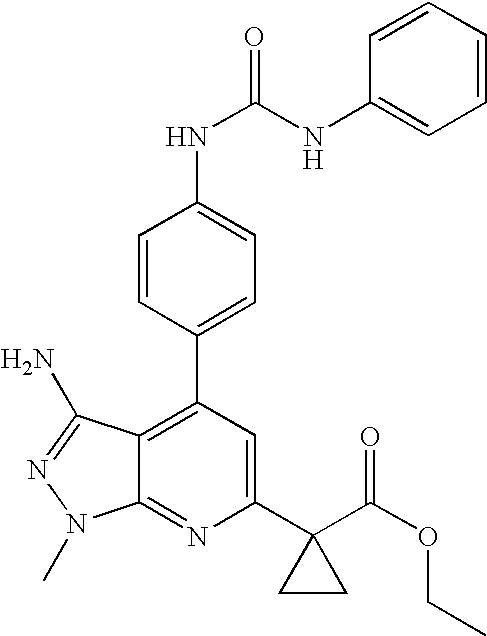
C1=CC(C2=C3C(=NC(C4(C(OCC)=O)CC4)=C2)N(C)N=C3N)=CC=C1NC(NC1=CC=CC=C1)=O
